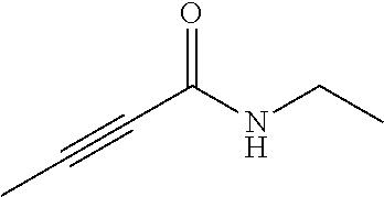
C(NCC)(C#CC)=O
